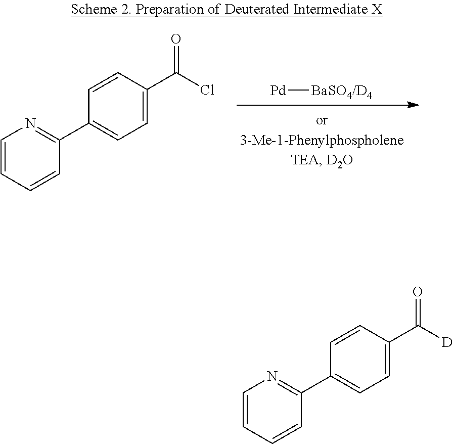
[Pd][BaSO4/D4].C1=CC=CC(C2=CC=C(C(Cl)=O)C=C2)=N1.C1=CC=CC(C2=CC=C(C([D])=O)C=C2)=N1
